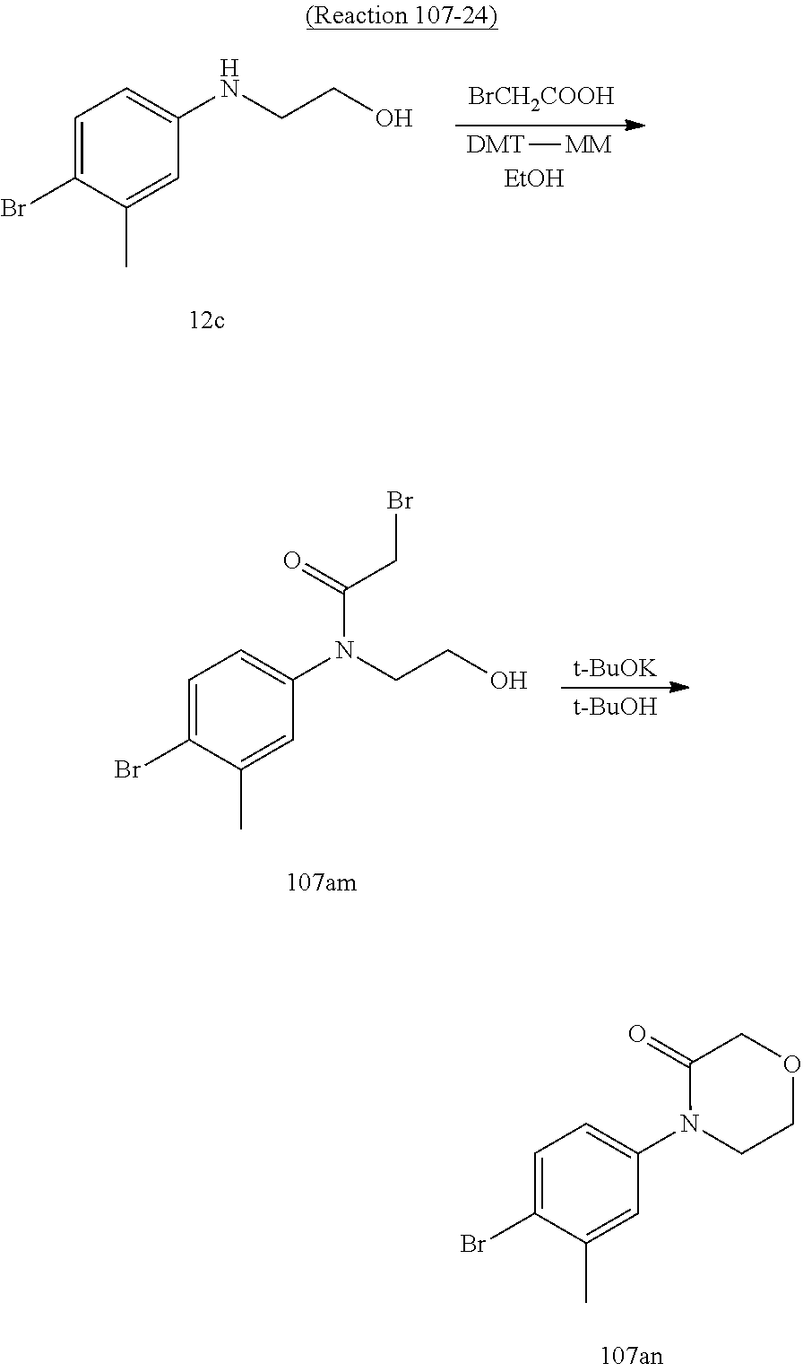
C1=C(Br)C(C)=CC(N(CCO)C(=O)CBr)=C1.[t-BuOK].[t-BuOH].C1=C(Br)C(C)=CC(N2CCOCC2=O)=C1.C1=C(Br)C(C)=CC(NCCO)=C1.[BrCH2COOH].[EtOH].[DMT][MM]
